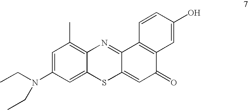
C1=C(N(CC)CC)C=C2C(=C1C)N=C1C(=CC(=O)C3=C1C=CC(O)=C3)S2
